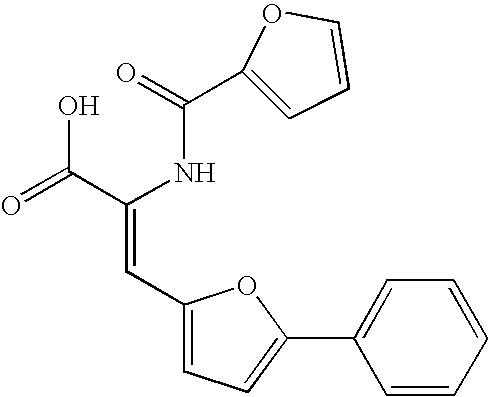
C1(C(=O)NC(C(=O)O)=CC2=CC=C(C3=CC=CC=C3)O2)=CC=CO1
